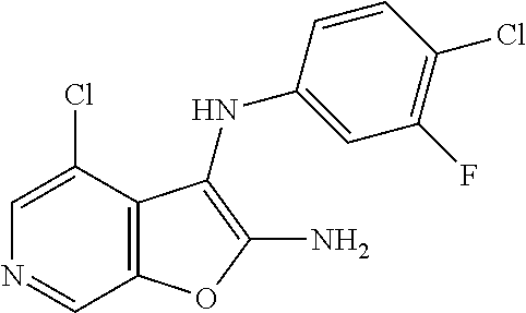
C1=C(Cl)C2=C(C=N1)OC(N)=C2NC1=CC(F)=C(Cl)C=C1
